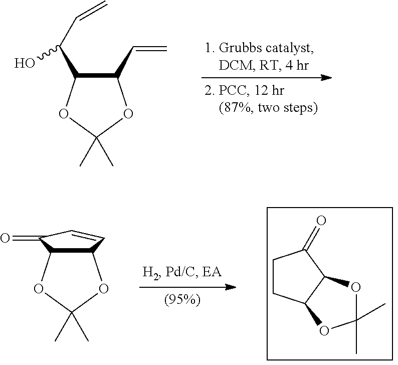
C1(C(C=C)O)C(C=C)OC(C)(C)O1.C12C(C=CC1=O)OC(C)(C)O2.C1CC2C(C1=O)OC(C)(C)O2
